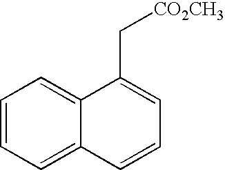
C1=CC=C2C(=C1)C(C[CO2CH3])=CC=C2
